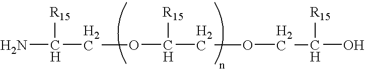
NC([R15])COC(COCC([R15])O)[R15]
